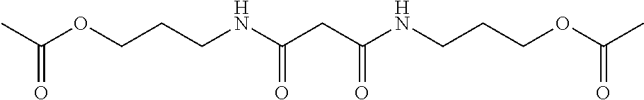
N(CCCOC(=O)C)C(CC(NCCCOC(C)=O)=O)=O
